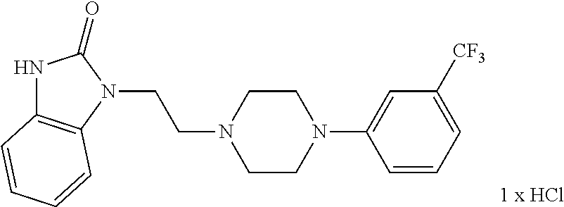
C1N(CCN2C3=C(NC2=O)C=CC=C3)CCN(C2=CC([CF3])=CC=C2)C1
